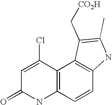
C12=C(C=CC3=C1C(C[CO2H])=C(C)N3)NC(=O)C=C2Cl
